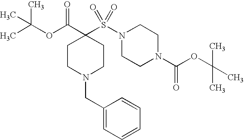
N1(S(C2(C(OC(C)(C)C)=O)CCN(CC3=CC=CC=C3)CC2)(=O)=O)CCN(C(OC(C)(C)C)=O)CC1
